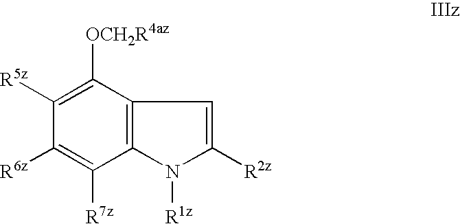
C1([R5z])=C([OCH2R4az])C2=C(C([R7z])=C1[R6z])N([R1z])C([R2z])=C2
